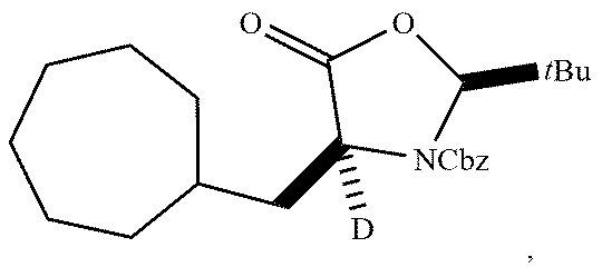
C1(CC2([D])[NCbz]C([tBu])OC2=O)CCCCCC1
